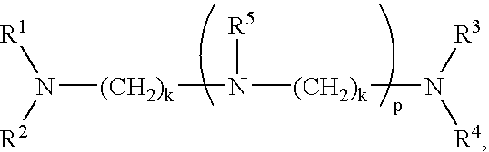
[(CH2)k](N([R2])[R1])N([R5])[(CH2)k]N([R4])[R3]
